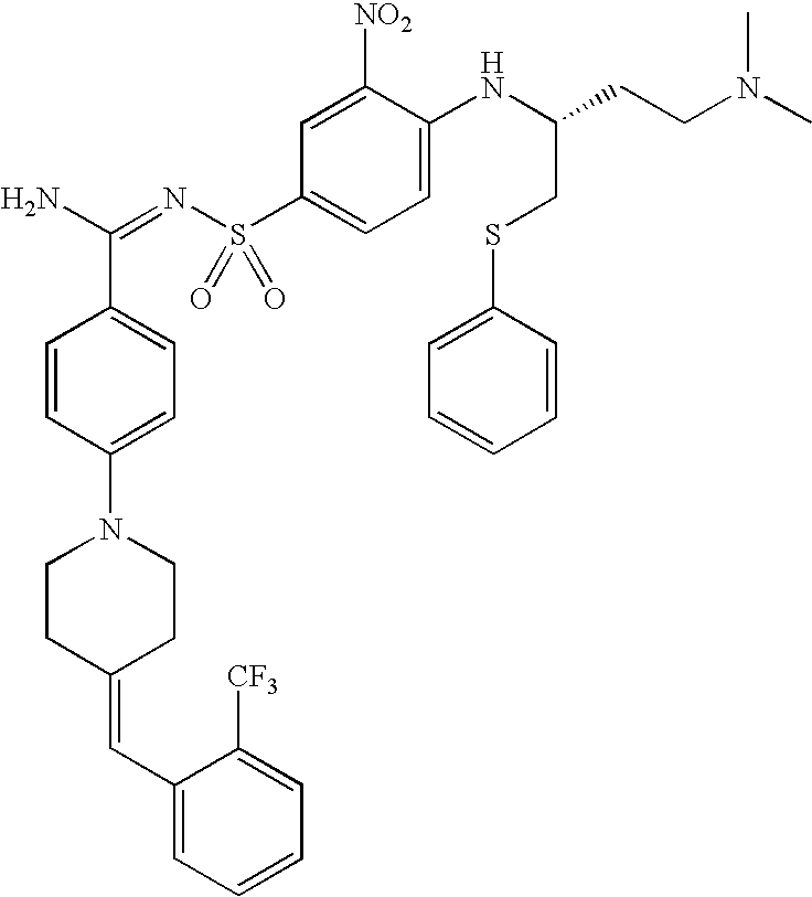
C1=CC(N2CCC(=CC3=CC=CC=C3[CF3])CC2)=CC=C1C(N)=NS(C1=CC=C(NC(CCN(C)C)CSC2=CC=CC=C2)C([NO2])=C1)(=O)=O
